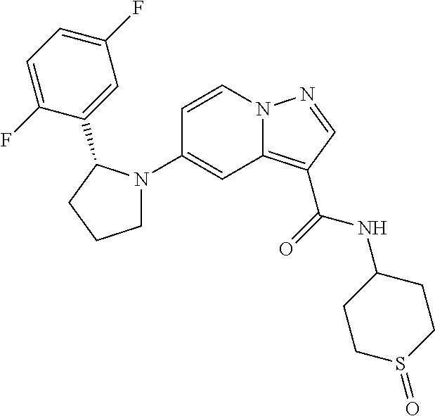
C1(N2CCCC2C2=CC(F)=CC=C2F)=CC2=C(C(=O)NC3CCS(=O)CC3)C=NN2C=C1
